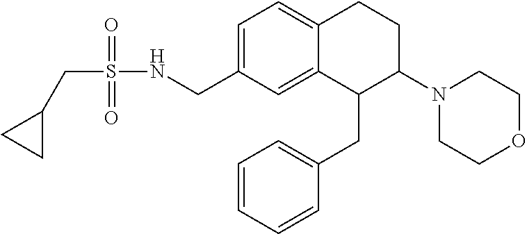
C1=C(CNS(CC2CC2)(=O)=O)C=C2C(=C1)CCC(N1CCOCC1)C2CC1=CC=CC=C1
